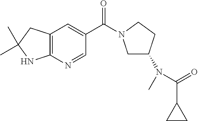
C(C1=CC2=C(N=C1)NC(C)(C)C2)(=O)N1CC(N(C)C(C2CC2)=O)CC1
